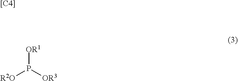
[R2O]P([OR3])[OR1].[[C4]]
